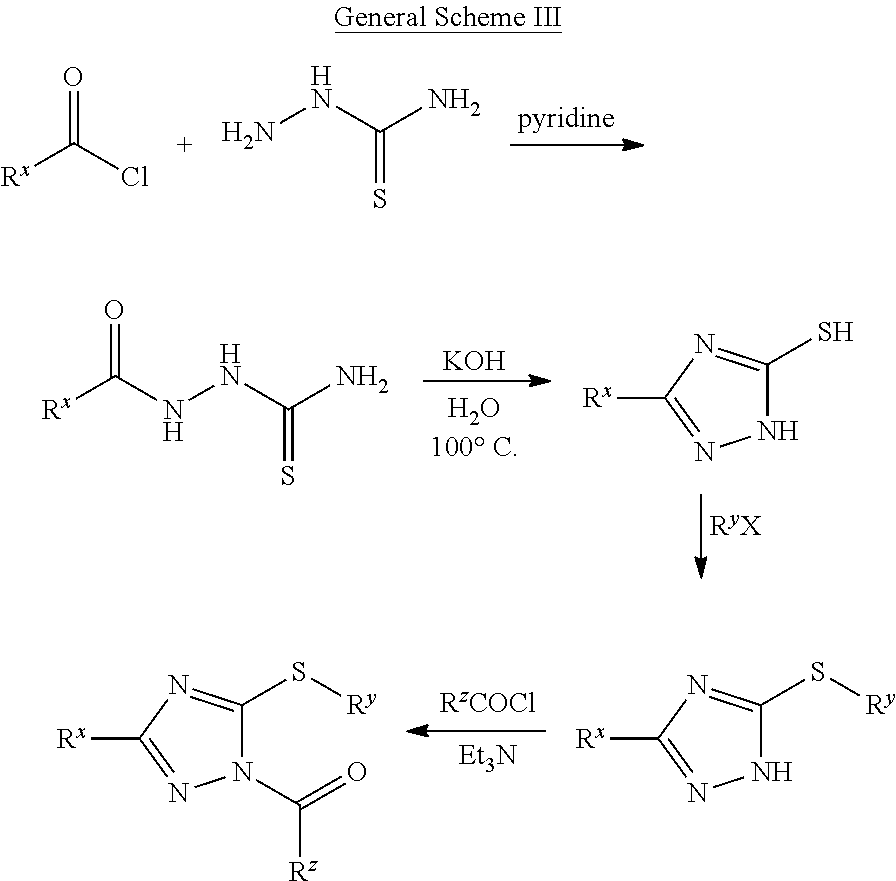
[Rx]C(Cl)=O.C(=S)(NN)N.[KOH].[Rx]C(NNC(N)=S)=O.N1C(S)=NC([Rx])=N1.[Et3N].N1(C(=O)[Rz])C(S[Ry])=NC([Rx])=N1.N1C(S[Ry])=NC([Rx])=N1
